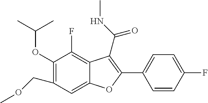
C1(OC(C)C)=C(COC)C=C2C(=C1F)C(C(=O)NC)=C(C1=CC=C(F)C=C1)O2
